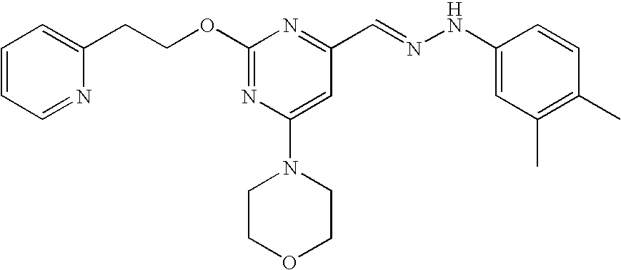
C(COC1=NC(N2CCOCC2)=CC(C=NNC2=CC(C)=C(C)C=C2)=N1)C1=CC=CC=N1
